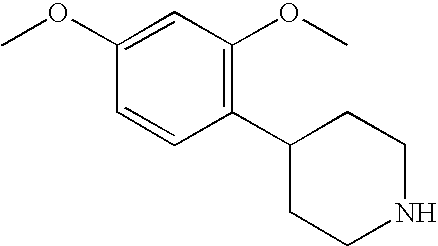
N1CCC(C2=C(OC)C=C(OC)C=C2)CC1
